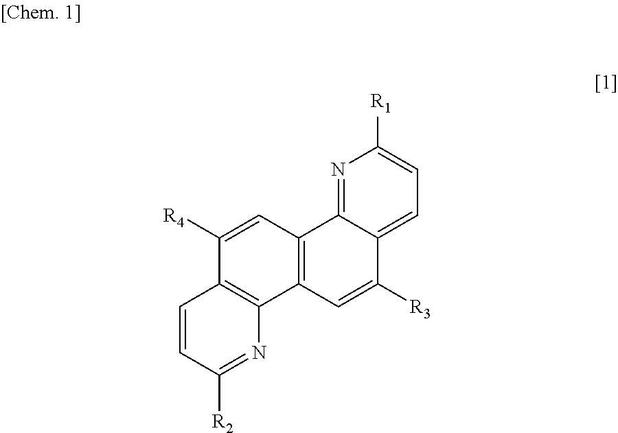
N1=C2C(=CC=C1[R1])C([R3])=CC1=C2C=C([R4])C2=C1N=C([R2])C=C2
